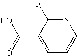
C1=CC=C(C(=O)O)C(F)=N1
